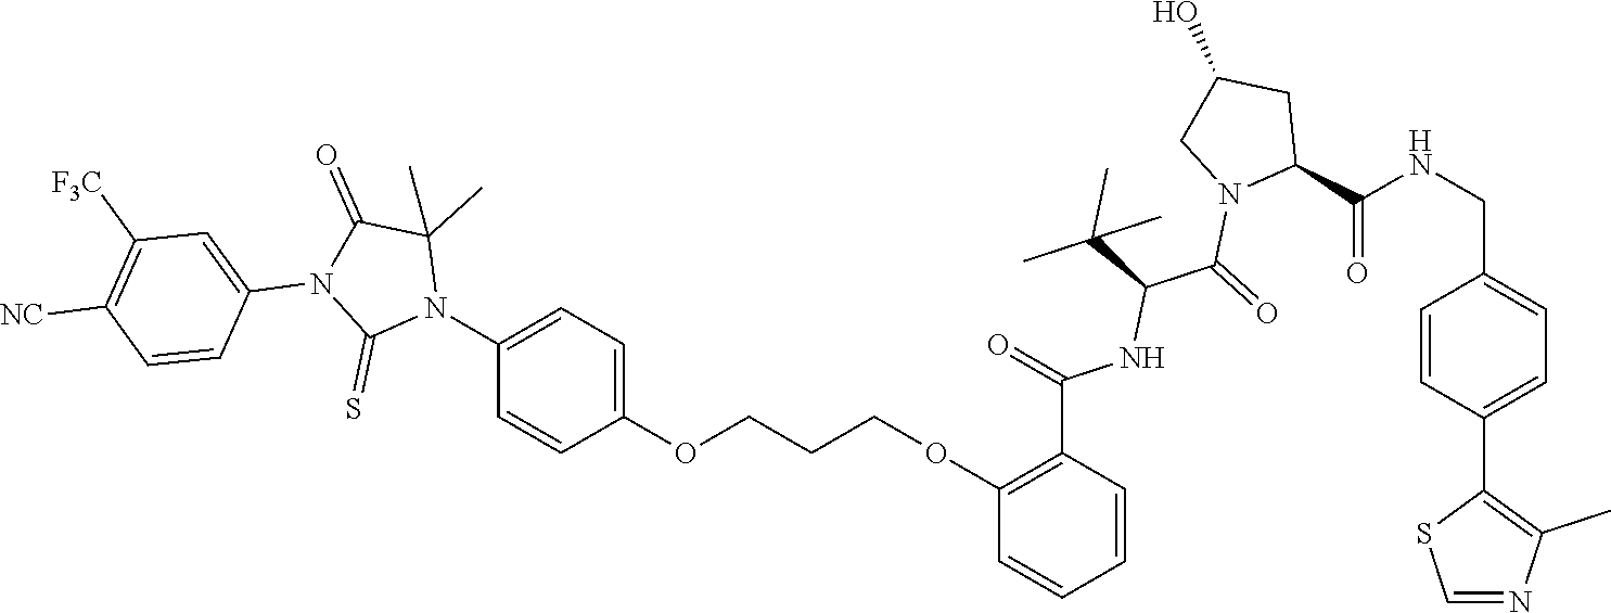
C1=CC(C2=C(C)N=CS2)=CC=C1CNC(C1CC(O)CN1C(=O)C(C(C)(C)C)NC(C1=C(OCCCOC2=CC=C(N3C(C)(C)C(=O)N(C4=CC([F3C])=C([NC])C=C4)C3=S)C=C2)C=CC=C1)=O)=O
